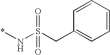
C1=CC=CC=C1CS(N*)(=O)=O
